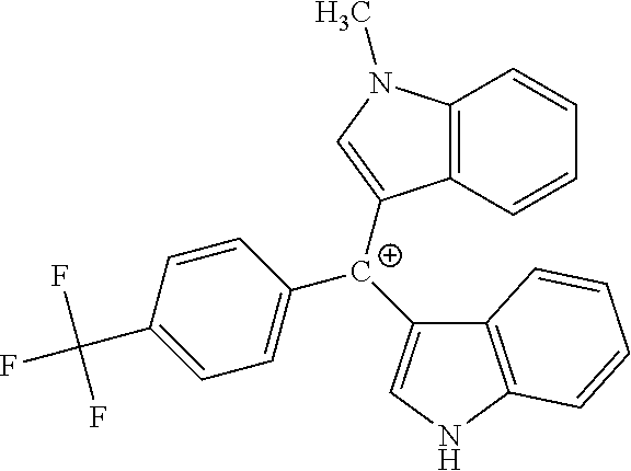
C12=C(C=CC=C1)C([C+](C1=CC=C(C(F)(F)F)C=C1)C1=CNC3=C1C=CC=C3)=CN2C
